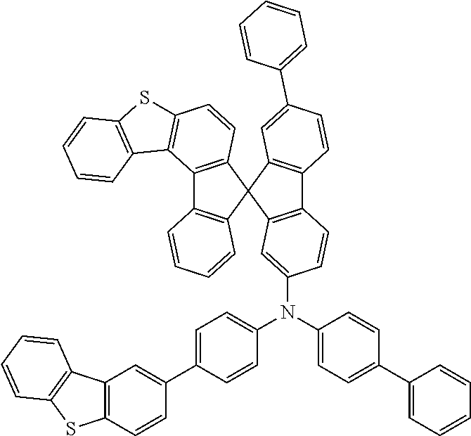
C12=C(C3(C4=C1C=CC=C4)C1=C(C4=C3C=C(C3=CC=CC=C3)C=C4)C=CC(N(C3=CC=C(C4=CC=CC=C4)C=C3)C3=CC=C(C4=CC5=C(C=C4)SC4=C5C=CC=C4)C=C3)=C1)C=CC1=C2C2=C(S1)C=CC=C2
